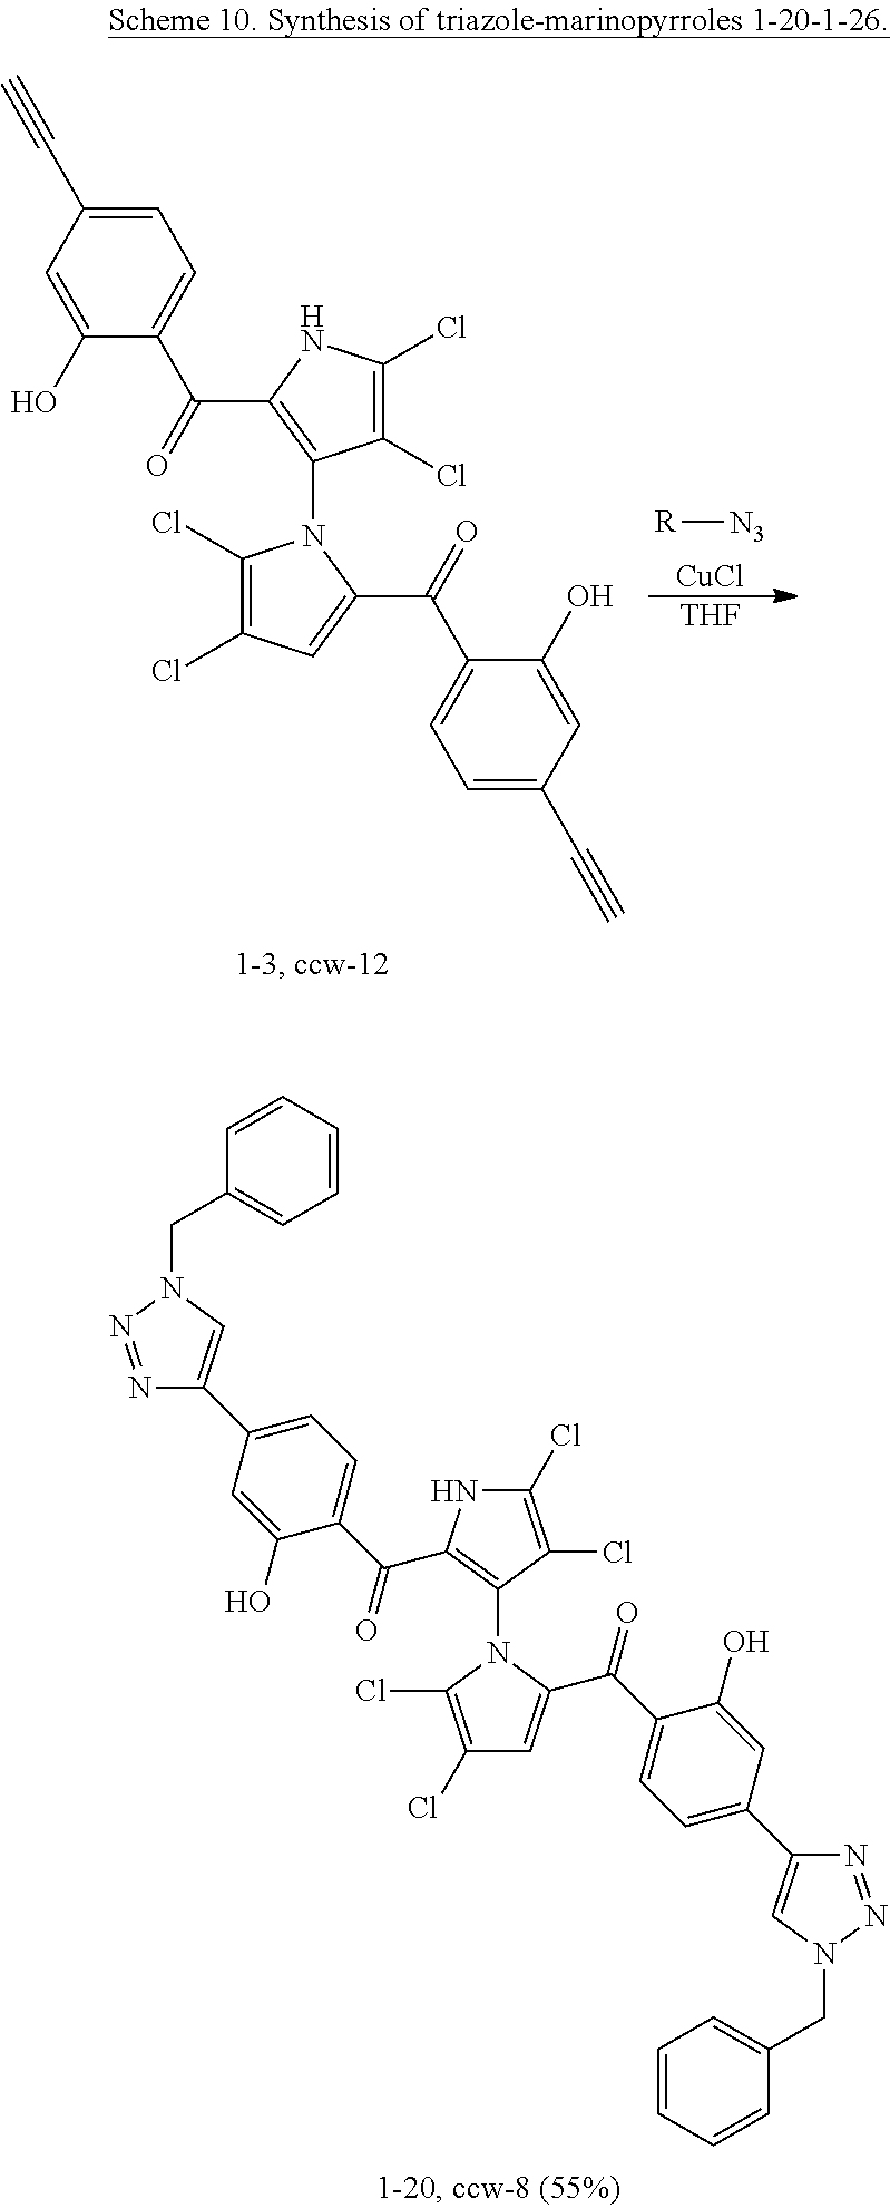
C1=C(C#C)C=C(O)C(C(C2=C(N3C(Cl)=C(Cl)C=C3C(=O)C3=CC=C(C#C)C=C3O)C(Cl)=C(Cl)N2)=O)=C1.[R][N3].[CuCl].[THF].N1(C2=C(C(C3=CC=C(C4=CN(CC5=CC=CC=C5)N=N4)C=C3O)=O)NC(Cl)=C2Cl)C(Cl)=C(Cl)C=C1C(C1=CC=C(C2=CN(CC3=CC=CC=C3)N=N2)C=C1O)=O
